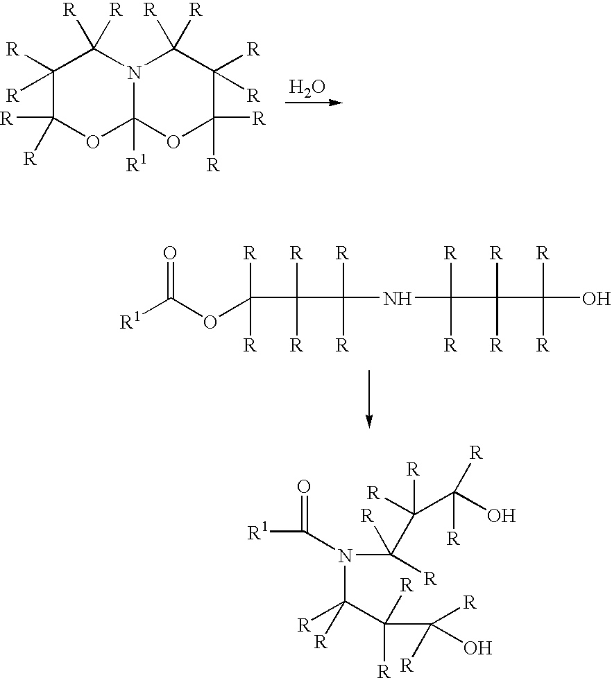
O.C1([R])([R])C([R])([R])OC2([R1])OC([R])([R])C([R])([R])C([R])([R])N2C1([R])[R].C([R])([R])(C(C([R])([R])NC([R])([R])C([R])([R])C([R])([R])O)([R])[R])OC([R1])=O.[R1]C(N(C([R])(C(C([R])(O)[R])([R])[R])[R])C([R])(C([R])([R])C(O)([R])[R])[R])=O
